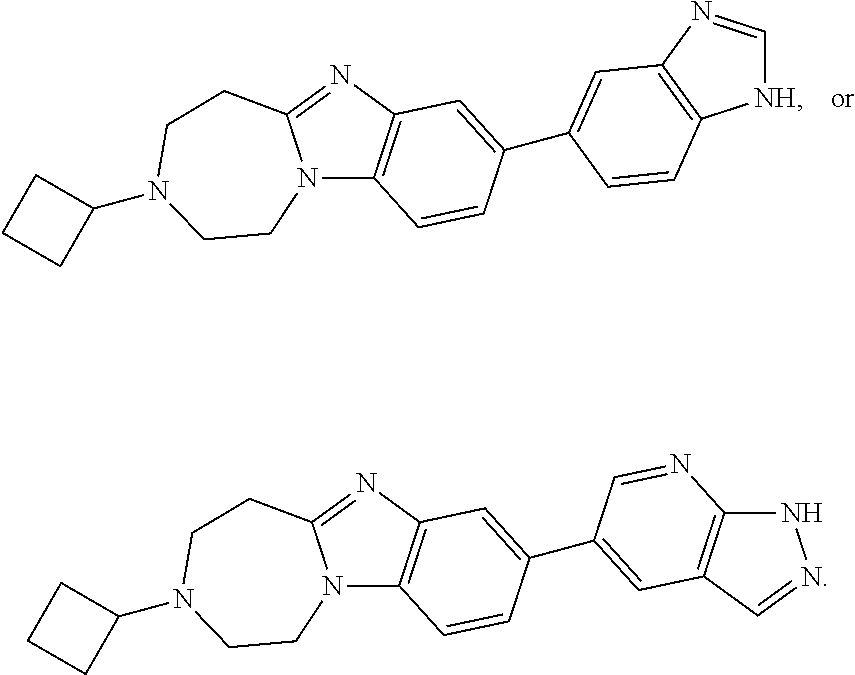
N12C3=C(N=C1CCN(C1CCC1)CC2)C=C(C1=CC2=C([NH]C=N2)C=C1)C=C3.N12C3=C(N=C1CCN(C1CCC1)CC2)C=C(C1=CC2=C(NN=C2)N=C1)C=C3
